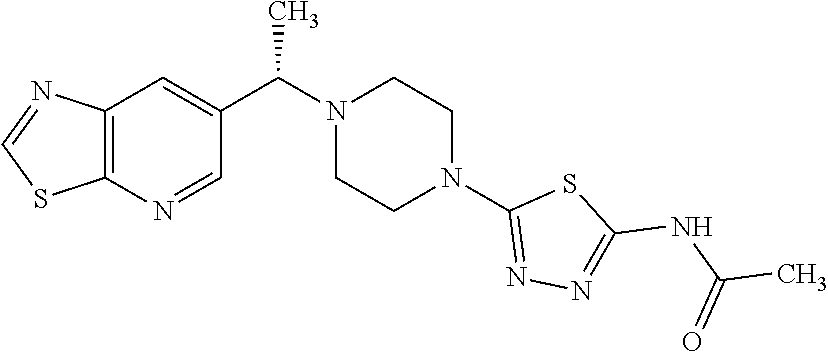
C12=C(N=CC(C(N3CCN(C4=NN=C(NC(C)=O)S4)CC3)C)=C1)SC=N2
